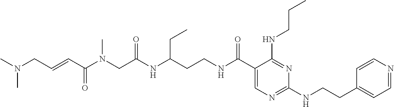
C(NC(C1=CN=C(NCCC2=CC=NC=C2)N=C1NCCC)=O)CC(CC)NC(=O)CN(C(=O)C=CCN(C)C)C
